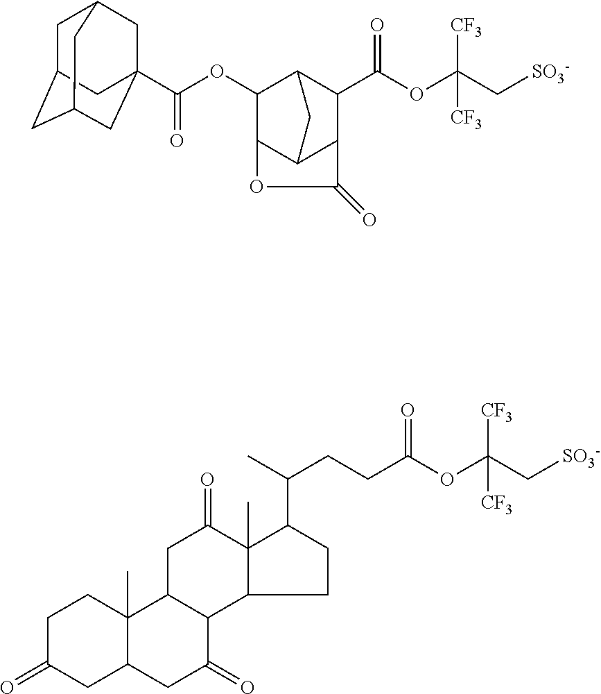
C(OC(C[SO3-])([CF3])[CF3])(=O)CCC(C)C1C2(C)C(CC1)C1C(CC2=O)C2(C)C(CC1=O)CC(=O)CC2.C(OC(C[SO3-])([CF3])[CF3])(=O)C1C2C3C(C(OC(=O)C45CC6CC(CC(C4)C6)C5)C1C3)OC2=O
